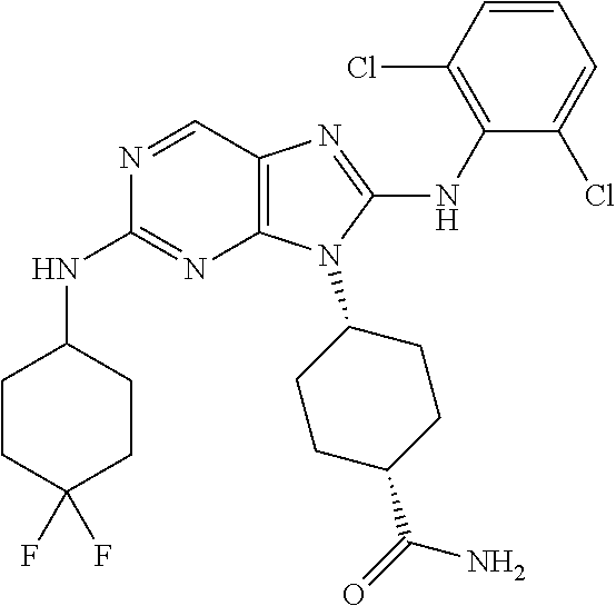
N1=CC2=C(N=C1NC1CCC(F)(F)CC1)N(C1CCC(C(=O)N)CC1)C(NC1=C(Cl)C=CC=C1Cl)=N2
